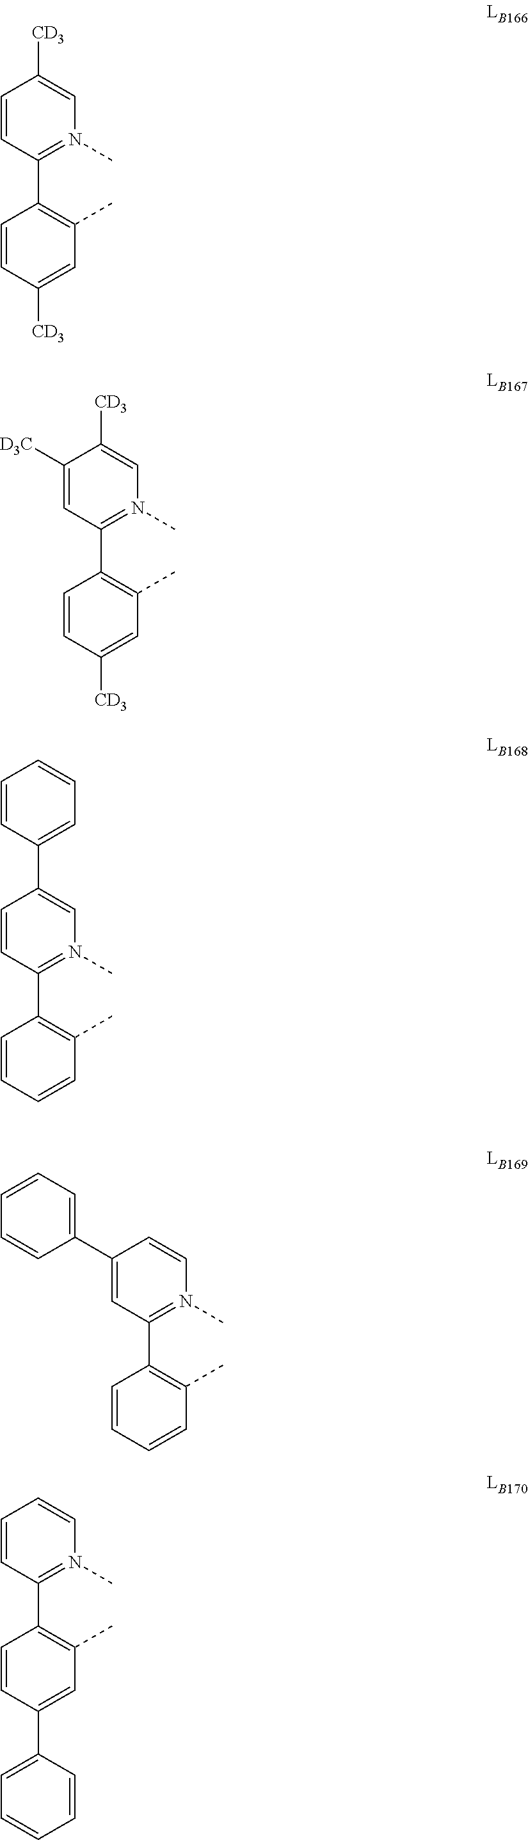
C1(C2=C(C)C=CC=C2)=N(C)C=CC(C2=CC=CC=C2)=C1.C1(C2=C(C)C=CC=C2)=N(C)C=C(C2=CC=CC=C2)C=C1.C1(C2=C(C)C=C([CD3])C=C2)=N(C)C=C([CD3])C=C1.C1(C2=C(C)C=C([CD3])C=C2)=N(C)C=C([CD3])C([D3C])=C1.C1(C2=C(C)C=C(C3=CC=CC=C3)C=C2)=N(C)C=CC=C1
